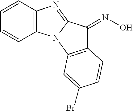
C1=CC2=C(C=C1)N1C(=N2)C(=NO)C2=C1C=C(Br)C=C2
